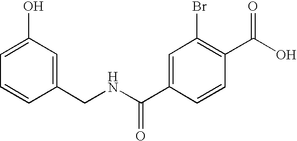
C1=C(O)C=C(CNC(C2=CC(Br)=C(C(=O)O)C=C2)=O)C=C1
